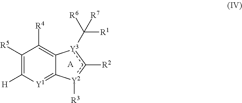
[Y1]1=C2C(=C([R4])C([R5])=C1[H])[Y3](C([R1])([R7])[R6])c([R2])[Y2]2[R3].[A]
